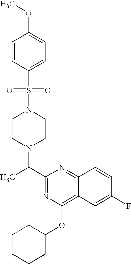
C1(C(C)N2CCN(S(=O)(=O)C3=CC=C(OC)C=C3)CC2)=NC(OC2CCCCC2)=C2C(=N1)C=CC(F)=C2
